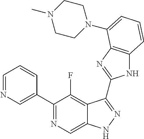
C1=NC=C(C2=NC=C3C(=C2F)C(C2=NC4=C(N2)C=CC=C4N2CCN(C)CC2)=NN3)C=C1
